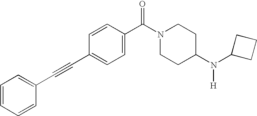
C1=CC=CC(C#CC2=CC=C(C(N3CCC(N(C4CCC4)[H])CC3)=O)C=C2)=C1
